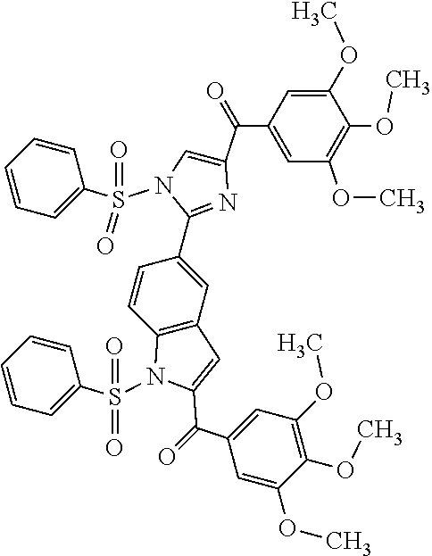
C1(C(C2=CN(S(C3=CC=CC=C3)(=O)=O)C(C3=CC4=C(C=C3)N(S(C3=CC=CC=C3)(=O)=O)C(C(=O)C3=CC(OC)=C(OC)C(OC)=C3)=C4)=N2)=O)=CC(OC)=C(OC)C(OC)=C1
